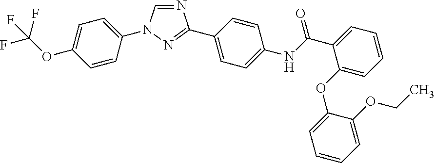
N1=CN(C2=CC=C(OC(F)(F)F)C=C2)N=C1C1=CC=C(NC(C2=CC=CC=C2OC2=CC=CC=C2OCC)=O)C=C1
